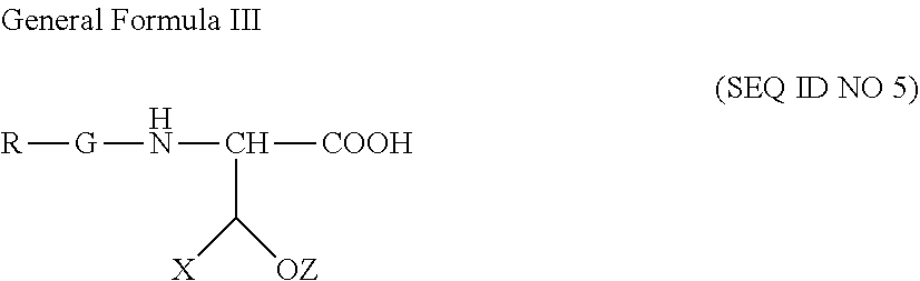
[R][G]NC([COOH])C([OZ])[X]
